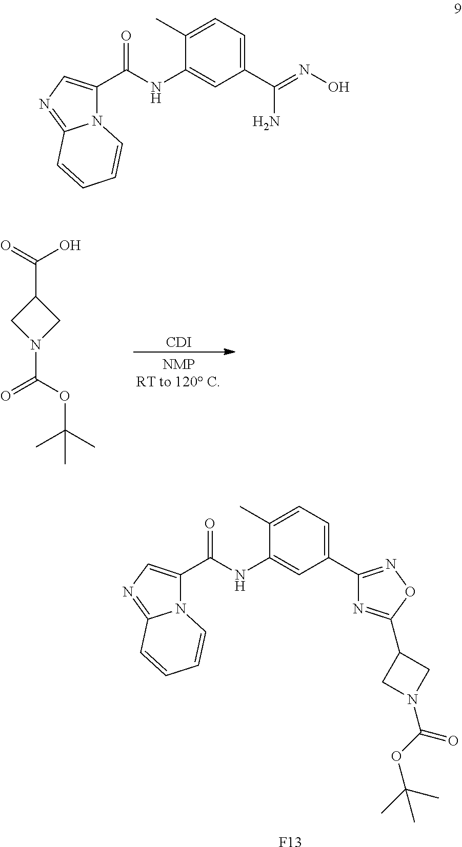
N12C(=NC=C1C(NC1=CC(C(N)=NO)=CC=C1C)=O)C=CC=C2.[CDI].C1(C(=O)O)CN(C(OC(C)(C)C)=O)C1.N12C(=NC=C1C(NC1=CC(C3=NOC(C4CN(C(OC(C)(C)C)=O)C4)=N3)=CC=C1C)=O)C=CC=C2.[F13]
